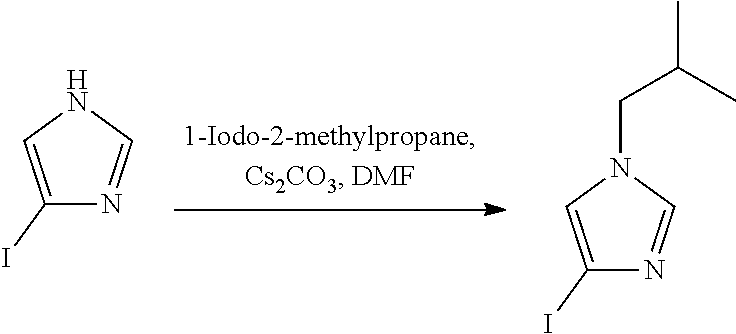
C1(I)=CNC=N1.C1(I)=CN(CC(C)C)C=N1
